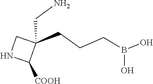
C(N)C1(CCCB(O)O)C([COOH])NC1
